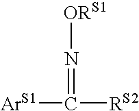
N(=C([ArS1])[RS2])[ORS1]
